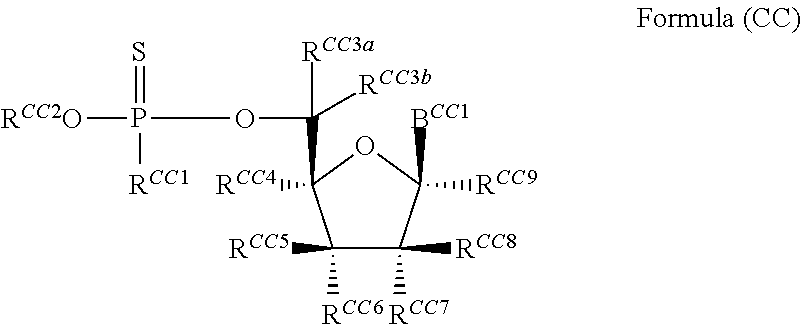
C1([RCC5])([RCC6])C([RCC8])([RCC7])C([BCC1])([RCC9])OC1(C([RCC3b])([RCC3a])OP([RCC2O])(=S)[RCC1])[RCC4]
